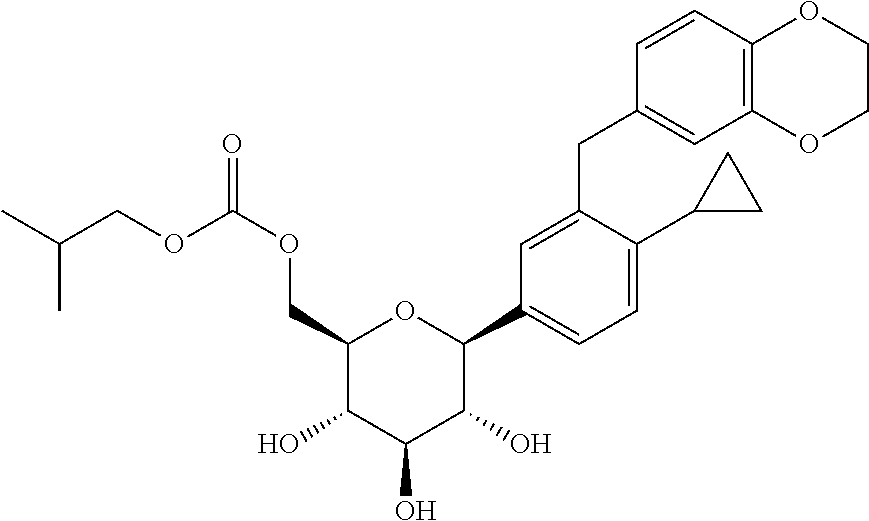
C1(COC(=O)OCC(C)C)C(O)C(O)C(O)C(C2=CC=C(C3CC3)C(CC3=CC4=C(C=C3)OCCO4)=C2)O1
